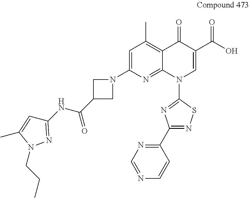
C1=C(N2CC(C(NC3=NN(CCC)C(C)=C3)=O)C2)N=C2C(=C1C)C(=O)C(C(O)=O)=CN2C1=NC(C2=NC=NC=C2)=NS1
